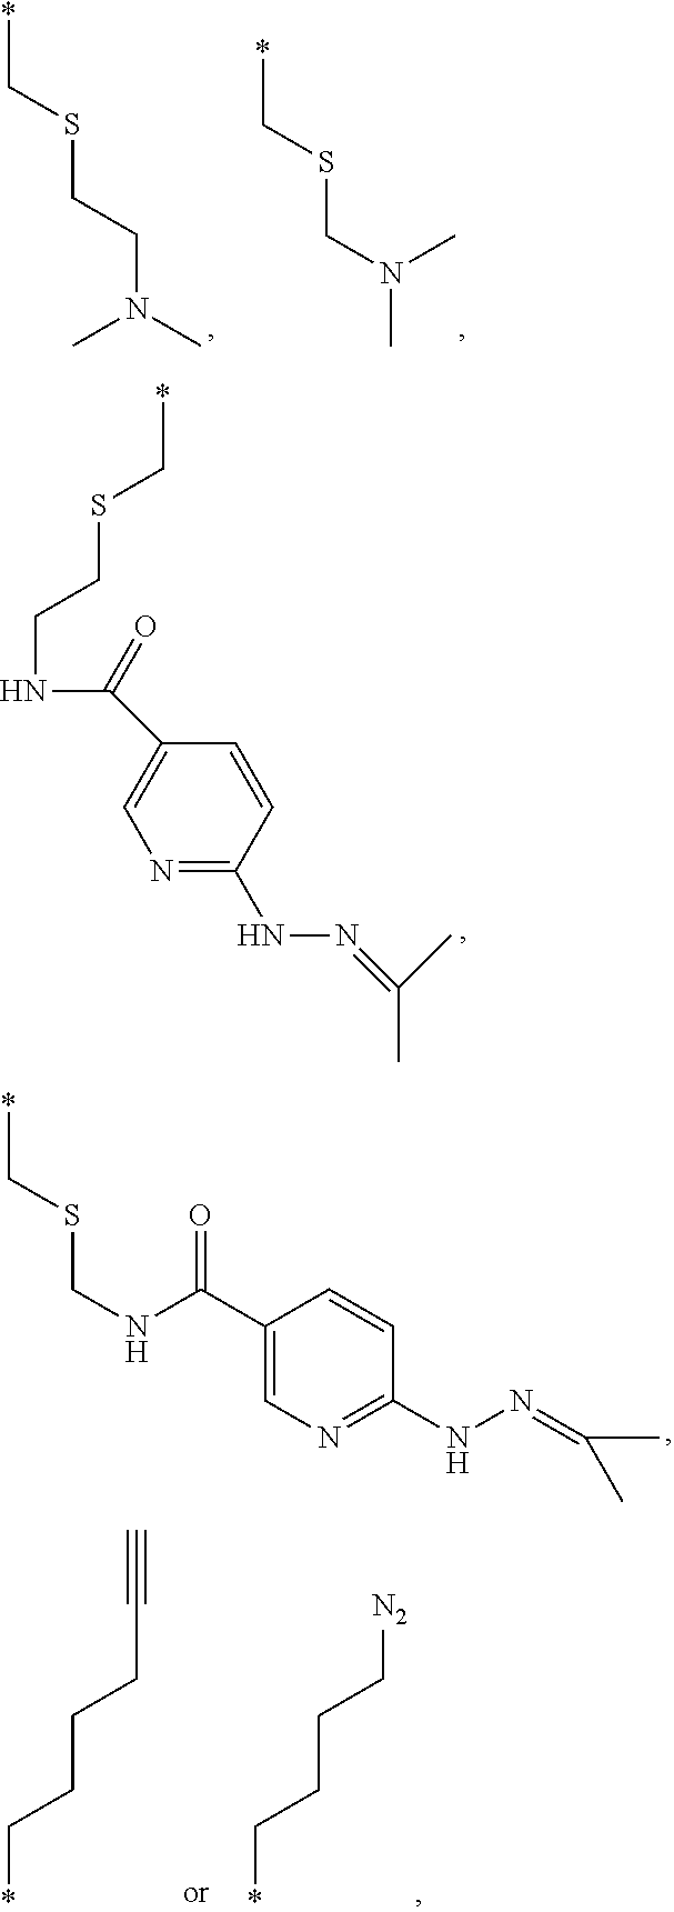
C1=CC(C(NCCSC*)=O)=CN=C1NN=C(C)C.*CSCN(C)C.*CSCCN(C)C.*CSCNC(C1=CN=C(NN=C(C)C)C=C1)=O.*CCCC[N2].*CCCCC#C
